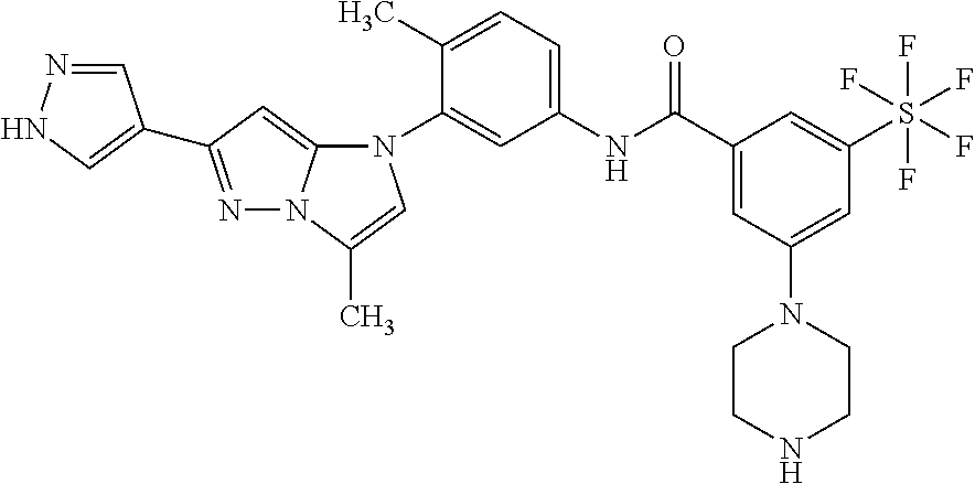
C1(C)=CC=C(NC(C2=CC(N3CCNCC3)=CC(S(F)(F)(F)(F)F)=C2)=O)C=C1N1C2=CC(C3=CNN=C3)=NN2C(C)=C1
